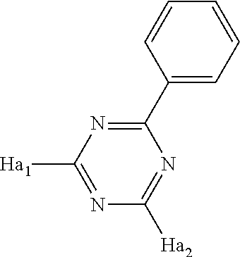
N1=C([Ha1])N=C(C2=CC=CC=C2)N=C1[Ha2]
